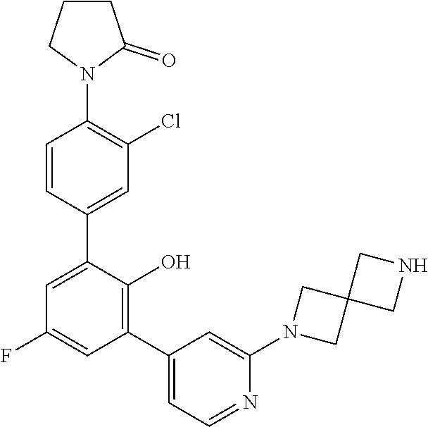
C1=C(C2=CC(Cl)=C(N3C(=O)CCC3)C=C2)C(O)=C(C2=CC=NC(N3CC4(C3)CNC4)=C2)C=C1F
